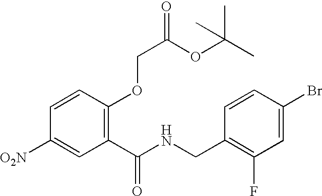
C1=CC(OCC(=O)OC(C)(C)C)=C(C(NCC2=C(F)C=C(Br)C=C2)=O)C=C1[O2N]
